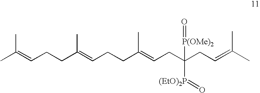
C(C(=CCC(CC=C(C)C)([P(OMe)2]=O)[(EtO)2P]=O)C)CC=C(CCC=C(C)C)C
